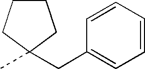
C1CCC(C)(CC2=CC=CC=C2)C1
